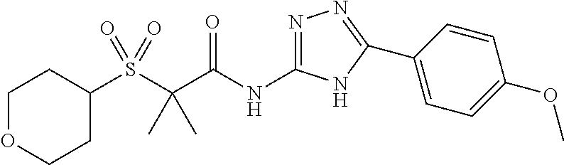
C1OCCC(S(C(C(NC2=NN=C(C3=CC=C(OC)C=C3)N2)=O)(C)C)(=O)=O)C1
